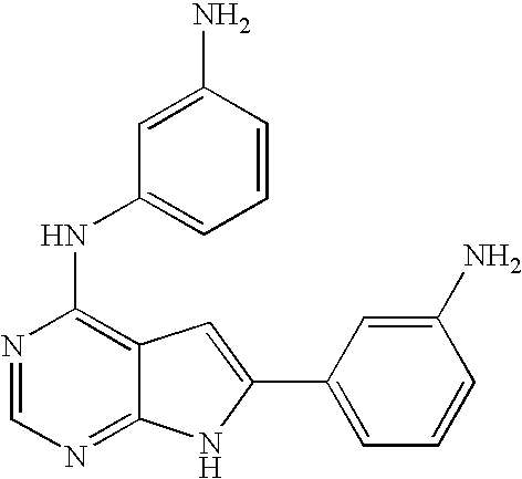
N1=CN=C2C(=C1NC1=CC=CC(N)=C1)C=C(C1=CC=CC(N)=C1)N2
